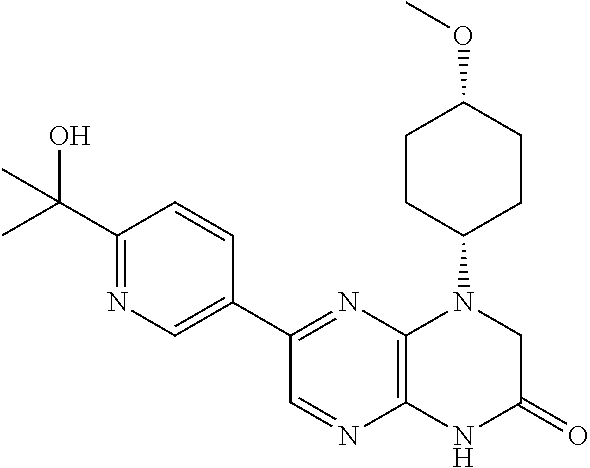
C1(C(C)(O)C)=NC=C(C2=NC3=C(N=C2)NC(=O)CN3C2CCC(OC)CC2)C=C1
